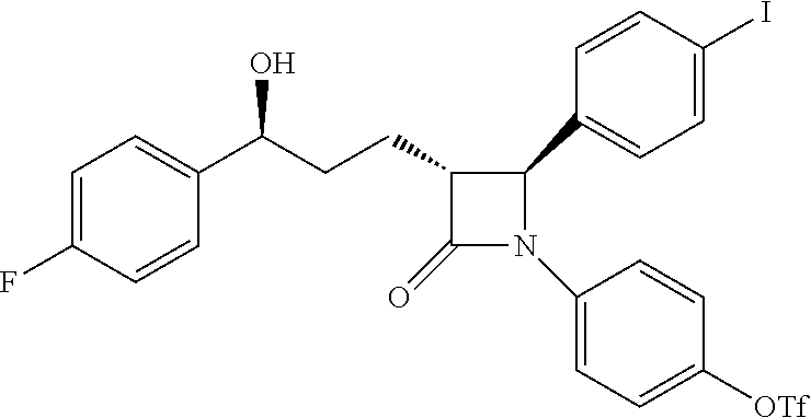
C1=C(F)C=CC(C(CCC2C(=O)N(C3=CC=C([OTf])C=C3)C2C2=CC=C(I)C=C2)O)=C1
